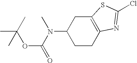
C1CC2=C(CC1N(C(OC(C)(C)C)=O)C)SC(Cl)=N2
